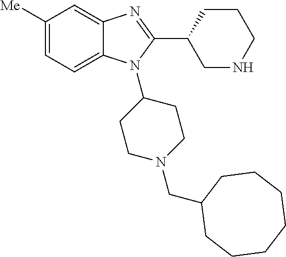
C1([Me])=CC=C2C(=C1)N=C(C1CNCCC1)N2C1CCN(CC2CCCCCCC2)CC1
